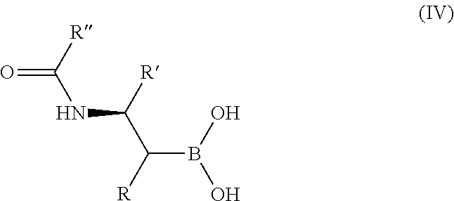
OB(O)C([R])C([R])NC(=O)[R]
